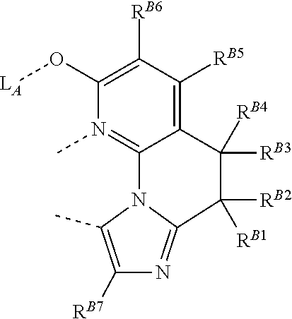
C1(O[LA])=C([RB6])C([RB5])=C2C([RB4])([RB3])C([RB2])([RB1])C3=NC([RB7])=C(C)N3C2=N1C
